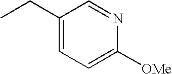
CCC1=CC=C([OMe])N=C1
